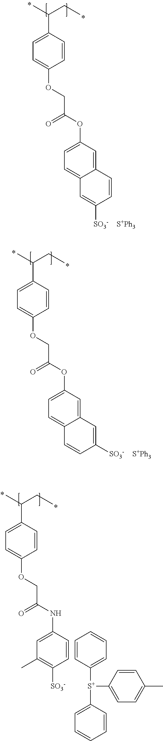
CC(CC)C1=CC=C(OCC(=O)OC2=CC=C3C(=C2)C=CC([SO3-])=C3)C=C1.[S+Ph3].CC(CC)C1=CC=C(OCC(=O)OC2=CC=C3C(=C2)C=C([SO3-])C=C3)C=C1.[S+Ph3].CC(CC)C1=CC=C(OCC(=O)NC2=CC(C)=C([SO3-])C=C2)C=C1.[S+](C1=CC=CC=C1)(C1=CC=CC=C1)C1=CC=C(C)C=C1
